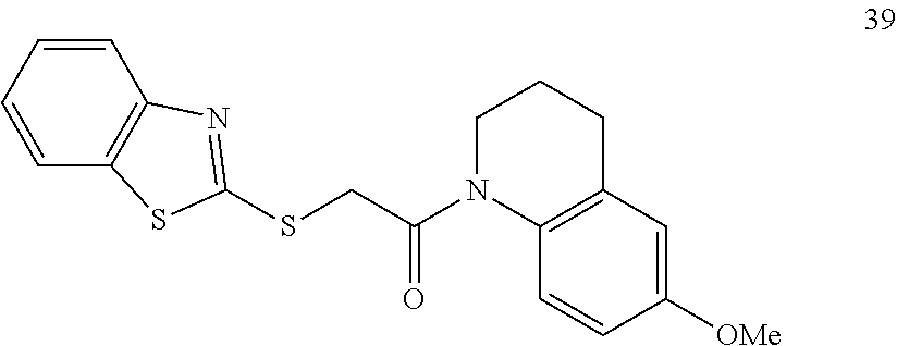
C1=CC2=C(C=C1)N=C(SCC(=O)N1C3=C(CCC1)C=C([OMe])C=C3)S2
